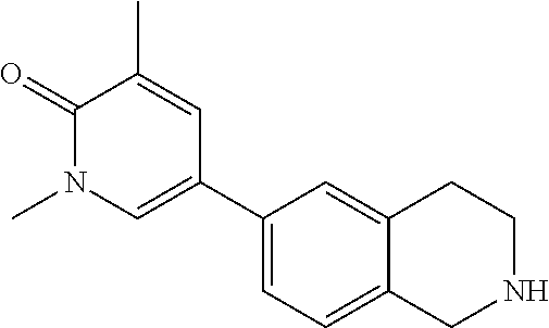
C1(=O)N(C)C=C(C2=CC=C3C(=C2)CCNC3)C=C1C
